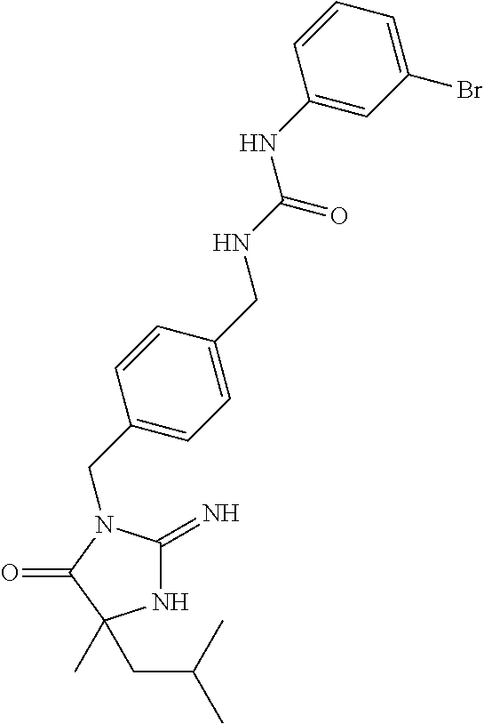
N1C(=N)N(CC2=CC=C(CNC(NC3=CC(Br)=CC=C3)=O)C=C2)C(=O)C1(C)CC(C)C
